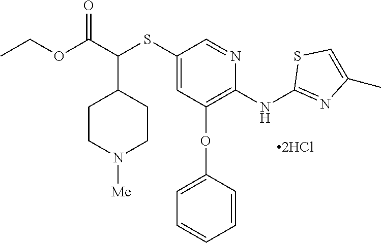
C(C(SC1=CC(OC2=CC=CC=C2)=C(NC2=NC(C)=CS2)N=C1)C1CCN([Me])CC1)(OCC)=O
